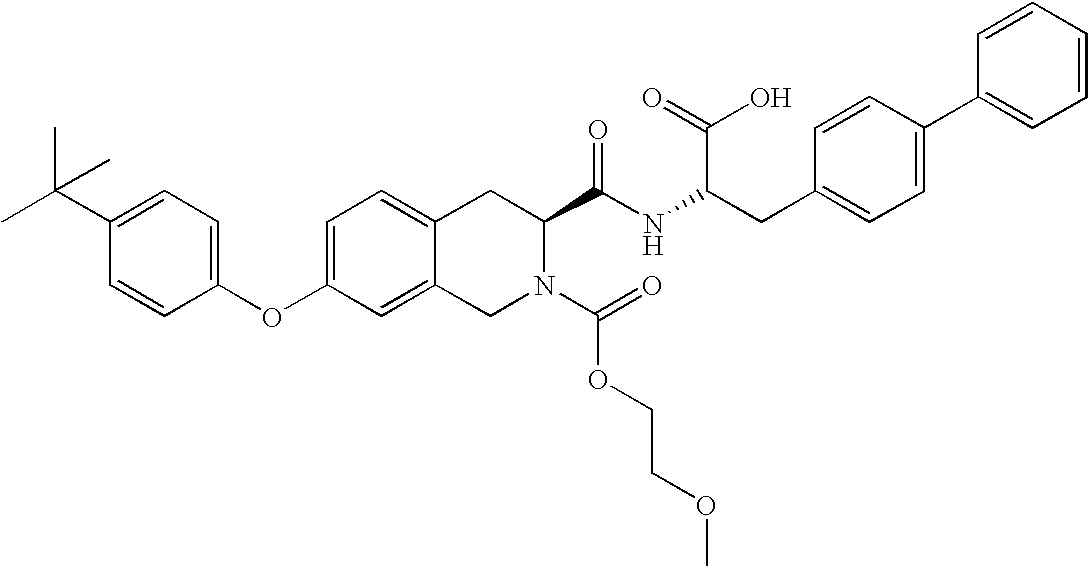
C12=CC=C(OC3=CC=C(C(C)(C)C)C=C3)C=C1CN(C(=O)OCCOC)C(C(NC(C(O)=O)CC1=CC=C(C3=CC=CC=C3)C=C1)=O)C2
